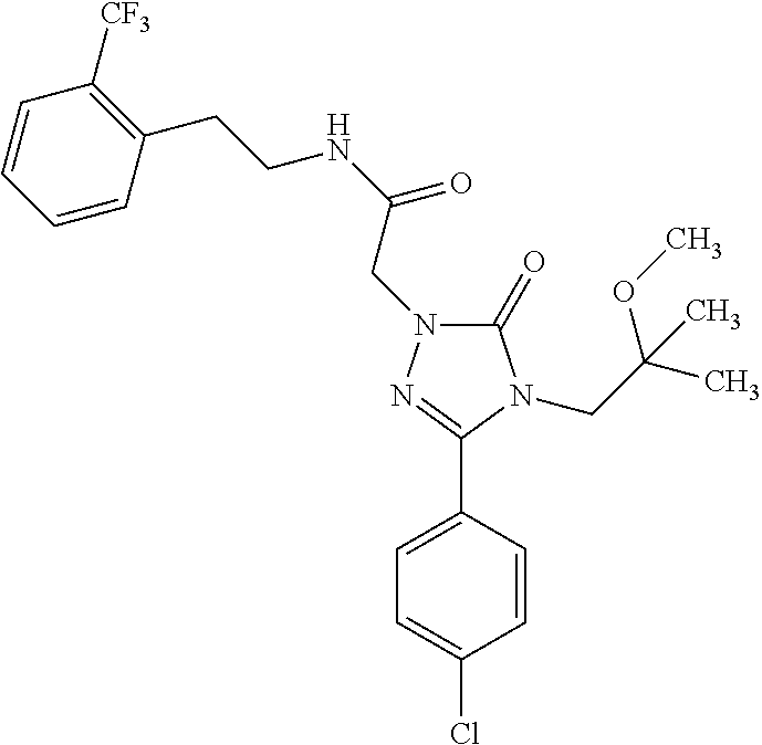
C1(=O)N(CC(NCCC2=C([CF3])C=CC=C2)=O)N=C(C2=CC=C(Cl)C=C2)N1CC(C)(OC)C
